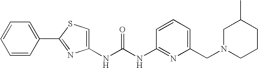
C1=C(C2=NC(NC(NC3=NC(CN4CC(C)CCC4)=CC=C3)=O)=CS2)C=CC=C1
